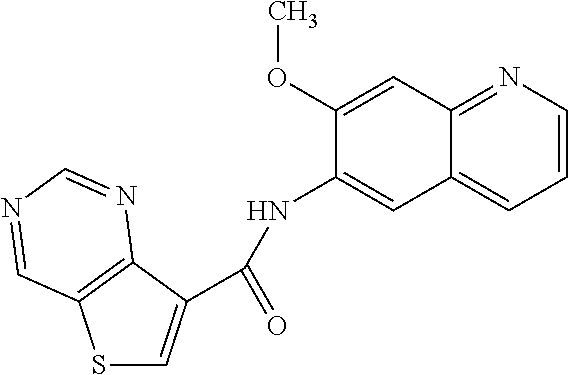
C12=CC=CN=C1C=C(OC)C(NC(C1=CSC3=C1N=CN=C3)=O)=C2
